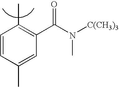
C1=C(C)C=CC(C)=C1C(N([C(CH3)3])C)=O
